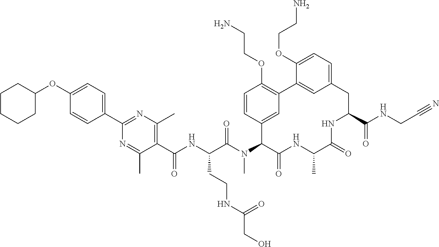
C(C(N(C1C(=O)NC(C)C(=O)NC(C(NCC#N)=O)CC2=CC=C(OCCN)C(=C2)C2=C(OCCN)C=CC1=C2)C)=O)(NC(C1=C(C)N=C(C2=CC=C(OC3CCCCC3)C=C2)N=C1C)=O)CCNC(CO)=O
